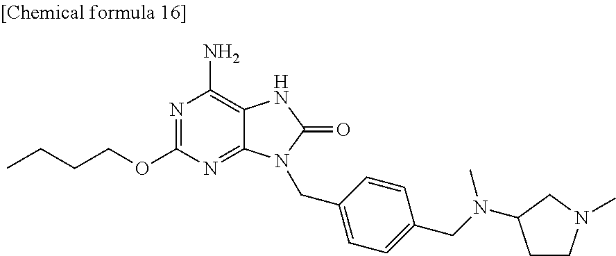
N1=C(OCCCC)N=C2C(=C1N)NC(=O)N2CC1=CC=C(CN(C)C2CCN(C)C2)C=C1
